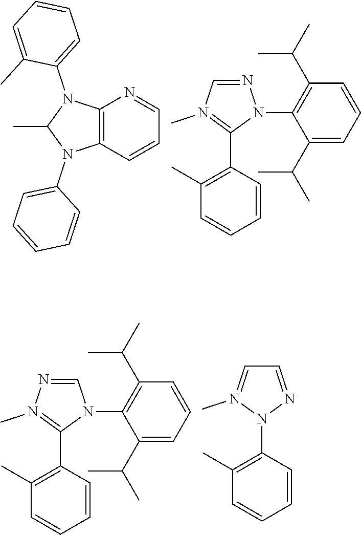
C12=C(C=CC=N1)N(C1=CC=CC=C1)C(C)N2C1=CC=CC=C1C.C1=NN(C2=C(C(C)C)C=CC=C2C(C)C)C(C2=C(C)C=CC=C2)=N1C.N1=CN(C2=C(C(C)C)C=CC=C2C(C)C)C(C2=C(C)C=CC=C2)=N1C.C1=N(C)N(C2=C(C)C=CC=C2)N=C1
